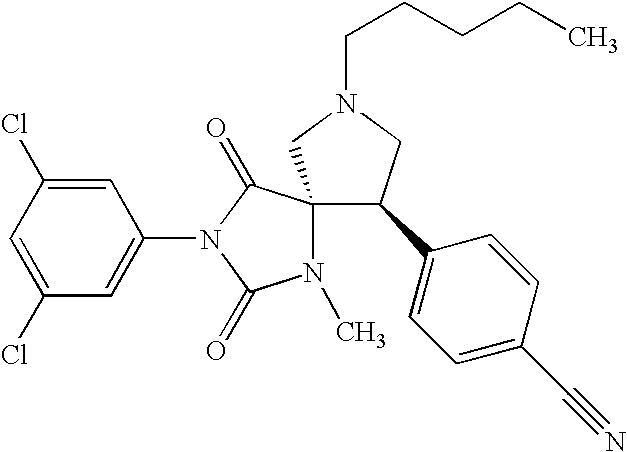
C1(Cl)=CC(Cl)=CC(N2C(=O)N(C)C3(C2=O)C(C2=CC=C(C#N)C=C2)CN(CCCCC)C3)=C1
